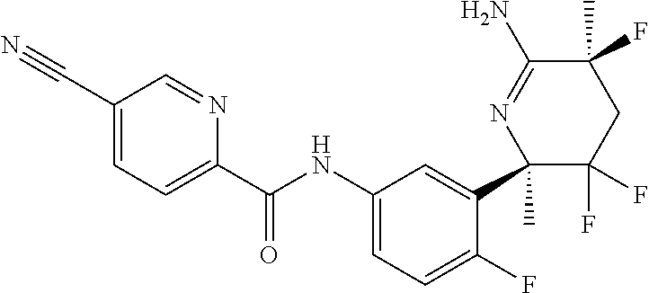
C1(C(NC2=CC=C(F)C(C3(C)C(F)(F)CC(C)(F)C(N)=N3)=C2)=O)=CC=C(C#N)C=N1
